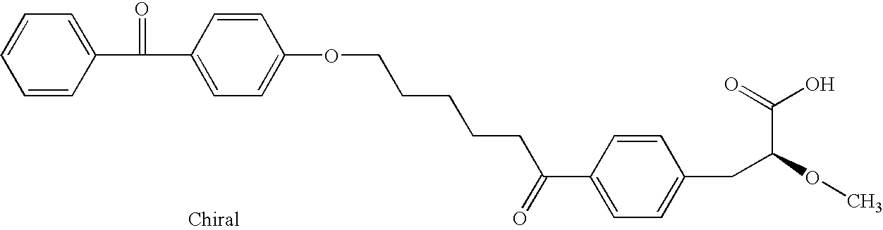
C1=CC(C(C2=CC=C(OCCCCCC(C3=CC=C(CC(OC)C(=O)O)C=C3)=O)C=C2)=O)=CC=C1
